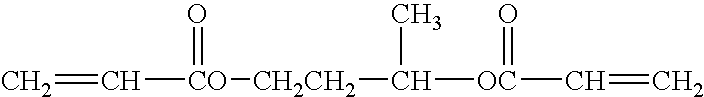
[CH2CH2]([CO](C=C)=O)C(C)[OC](C=C)=O
